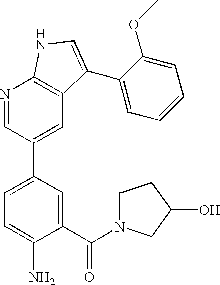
C1(C(N2CCC(O)C2)=O)=CC(C2=CC3=C(N=C2)NC=C3C2=CC=CC=C2OC)=CC=C1N
